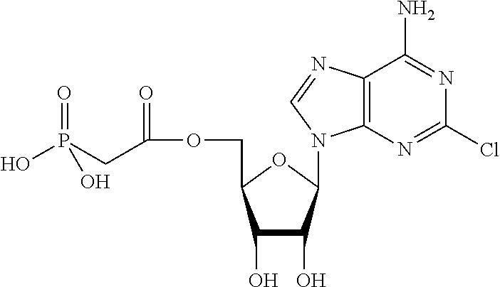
C1(O)C(O)C(N2C3=C(C(N)=NC(Cl)=N3)N=C2)OC1COC(CP(=O)(O)O)=O
